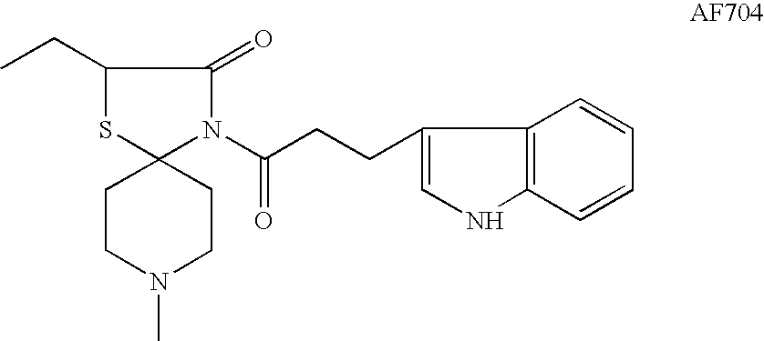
C1CN(C)CCC12SC(CC)C(=O)N2C(CCC1=CNC2=C1C=CC=C2)=O
